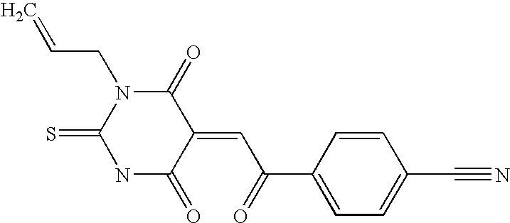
N1C(=S)N(CC=C)C(=O)C(=CC(C2=CC=C(C#N)C=C2)=O)C1=O
